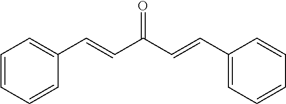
C(C(C=CC1=CC=CC=C1)=O)=CC1=CC=CC=C1
